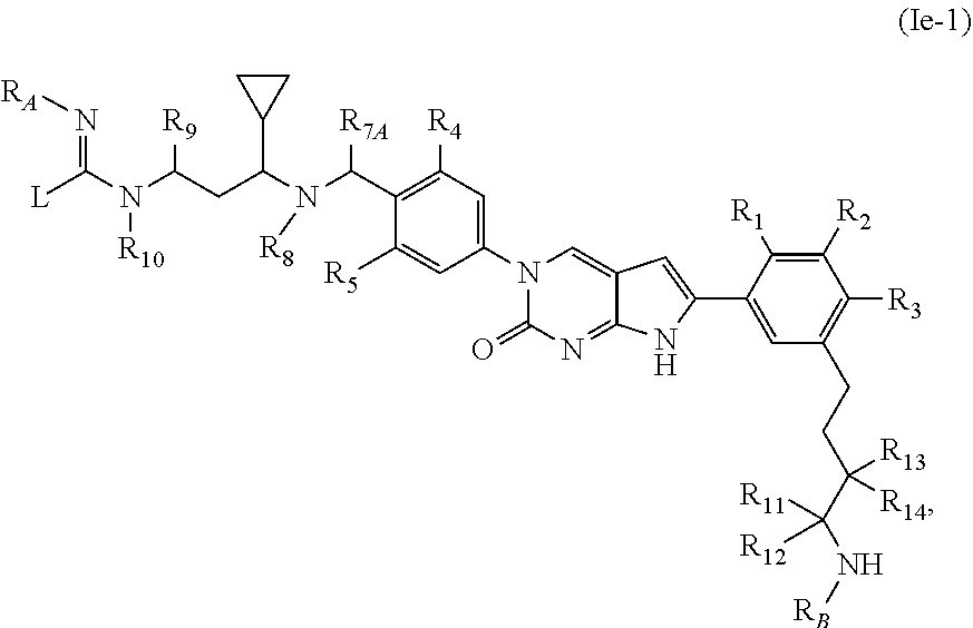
[L]C(N(C(CC(N([R8])C(C1=C([R4])C=C(N2C(=O)N=C3C(=C2)C=C(C2=CC(CCC(C([R11])([R12])N[RB])([R13])[R14])=C([R3])C([R2])=C2[R1])N3)C=C1[R5])[R7A])C1CC1)[R9])[R10])=N[RA]
